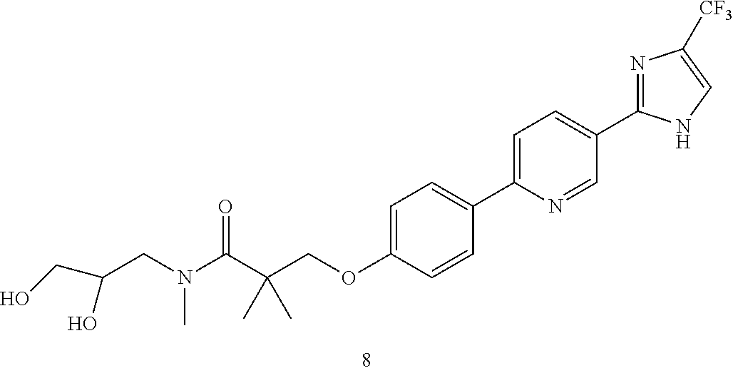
C1=C(OCC(C(N(C)CC(CO)O)=O)(C)C)C=CC(C2=CC=C(C3=NC([CF3])=CN3)C=N2)=C1
